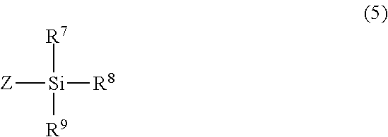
[Z][Si]([R8])([R7])[R9]
